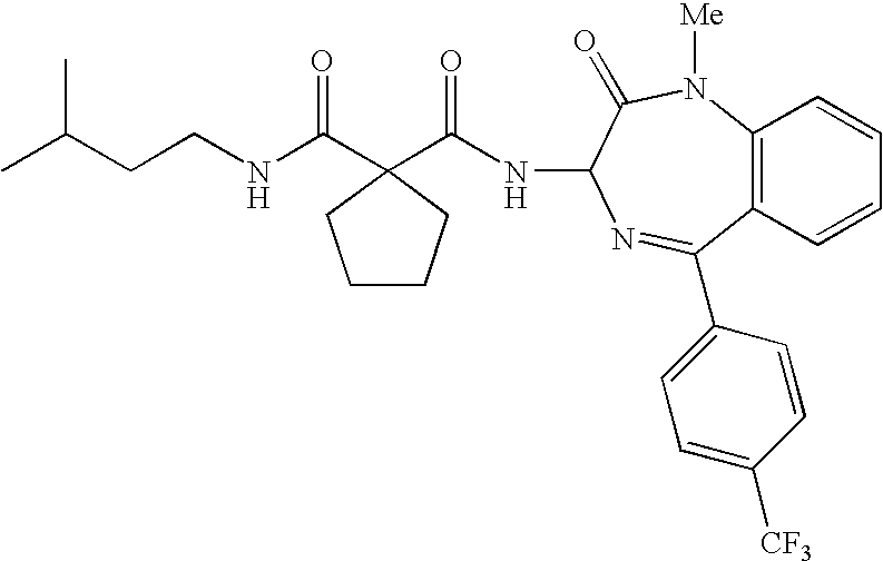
C(CC(C)C)NC(C1(C(NC2C(=O)N([Me])C3=C(C=CC=C3)C(C3=CC=C([CF3])C=C3)=N2)=O)CCCC1)=O
